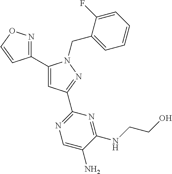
C1(C2=NOC=C2)=CC(C2=NC=C(N)C(NCCO)=N2)=NN1CC1=CC=CC=C1F
